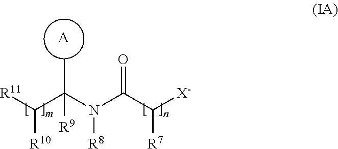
[R11]C(C(N(C(C([X-])[R7])=O)[R8])(C)[R9])[R10].[A]
